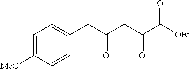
C1=C([MeO])C=CC(CC(CC(C([OEt])=O)=O)=O)=C1
